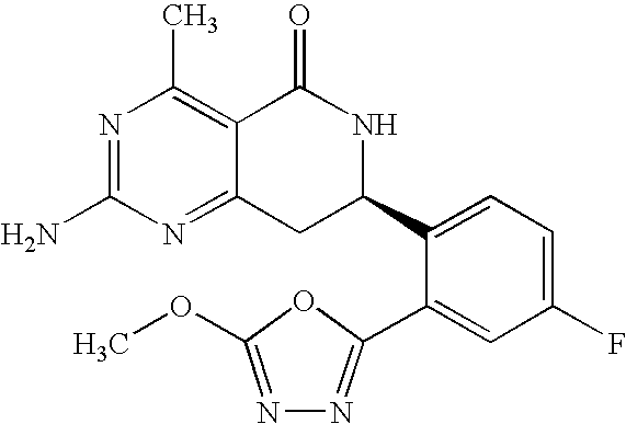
N1=C(N)N=C2C(=C1C)C(=O)NC(C1=CC=C(F)C=C1C1=NN=C(OC)O1)C2
